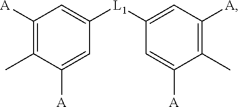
C1([A])=C(C)C([A])=CC([L1]C2=CC([A])=C(C)C([A])=C2)=C1
